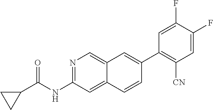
C1(C2=CC3=CN=C(NC(=O)C4CC4)C=C3C=C2)=C([CN])C=C(F)C(F)=C1
